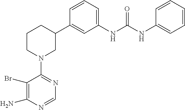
N1=C(N2CC(C3=CC(NC(NC4=CC=CC=C4)=O)=CC=C3)CCC2)C(Br)=C(N)N=C1
